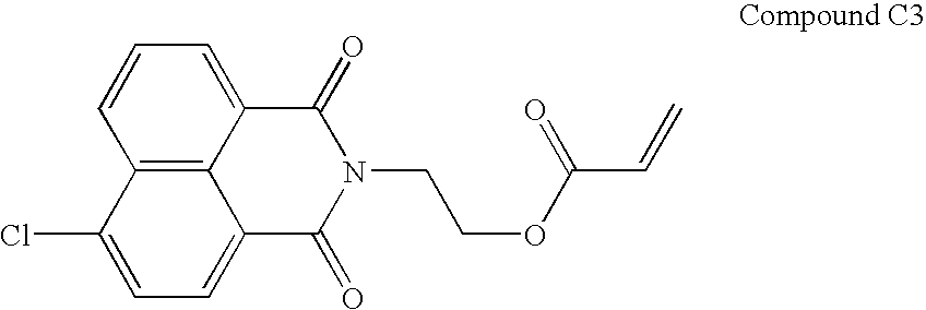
C12=C3C(=CC=C1)C(=O)N(CCOC(C=C)=O)C(=O)C3=CC=C2Cl
